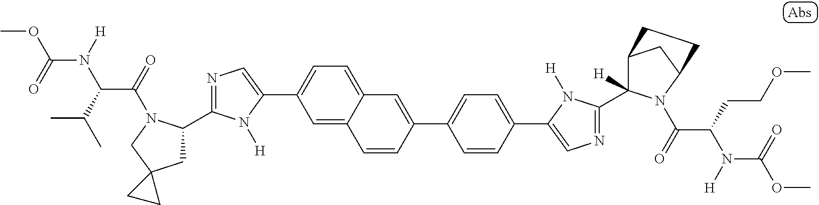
C1(C2CC3(CN2C(=O)C(C(C)C)N([H])C(=O)OC)CC3)=NC=C(C2=CC=C3C(=C2)C=CC(C2=CC=C(C4=CN=C(C5([H])C6CC(N5C(=O)C(CCOC)N([H])C(=O)OC)CC6)N4[H])C=C2)=C3)N1[H]
